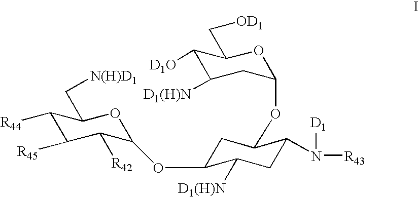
C1([R44])C([R45])C([R42])C(OC2CC(OC3CC([D1(H)N])C([D1O])C(C[OD1])O3)C(N([D1])[R43])CC2[D1(H)N])OC1C[N(H)D1]
